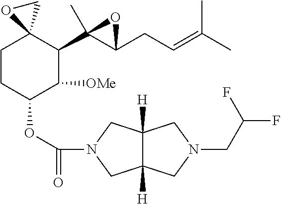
C1CC(OC(=O)N2CC3([H])C([H])(C2)CN(CC(F)F)C3)C([OMe])C(C2(C)C(CC=C(C)C)O2)C12CO2
